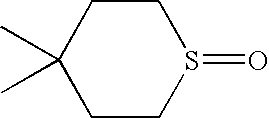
C1C(C)(C)CCS(=O)C1
